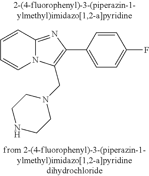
C1=CC2=NC(C3=CC=C(F)C=C3)=C(CN3CCNCC3)N2C=C1
